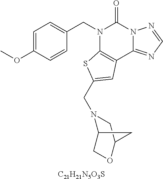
[C21H21N5O3S].C1=C(OC)C=CC(CN2C3=C(C4=NC=NN4C2=O)C=C(CN2C4COC(C2)C4)S3)=C1
